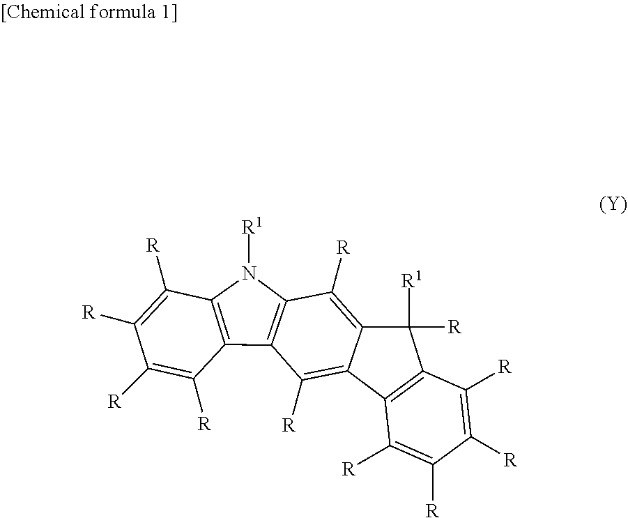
C12=C(N([R1])C3=C1C([R])=C([R])C([R])=C3[R])C([R])=C1C(=C2[R])C2=C(C1([R1])[R])C([R])=C([R])C([R])=C2[R]
